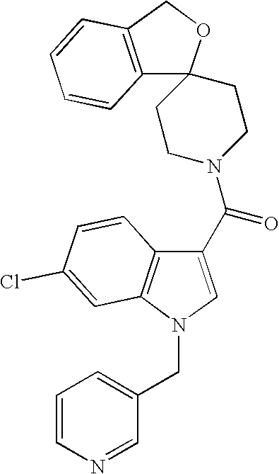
C12=C(COC13CCN(C(C1=CN(CC4=CC=CN=C4)C4=C1C=CC(Cl)=C4)=O)CC3)C=CC=C2
